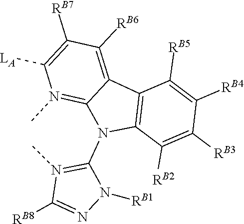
C12=C(C([RB2])=C([RB3])C([RB4])=C1[RB5])N(C1=N(C)C([RB8])=NN1[RB1])C1=N(C)C([LA])=C([RB7])C([RB6])=C21
